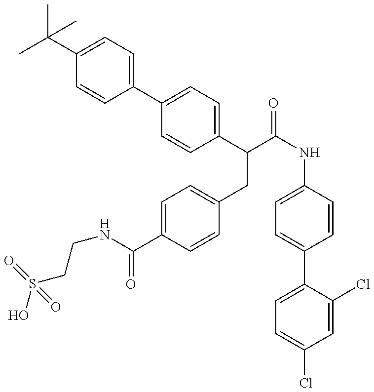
OS(CCNC(=O)C1=CC=C(CC(C2=CC=C(C3=CC=C(C(C)(C)C)C=C3)C=C2)C(=O)NC2=CC=C(C3=CC=C(Cl)C=C3Cl)C=C2)C=C1)(=O)=O
